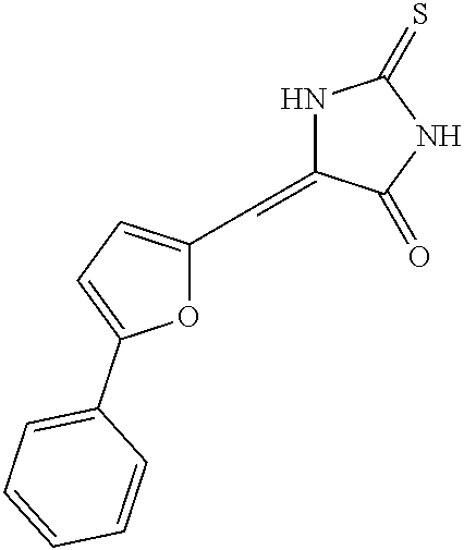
O1C(C=C2NC(=S)NC2=O)=CC=C1C1=CC=CC=C1
